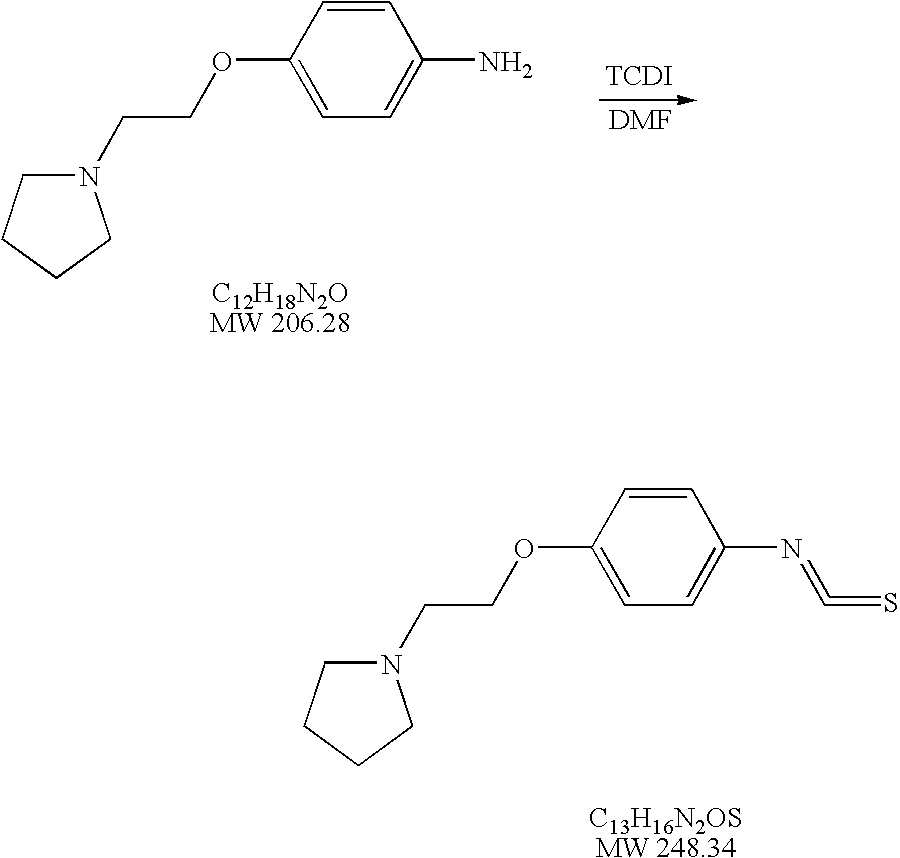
N1(CCOC2=CC=C(N=C=S)C=C2)CCCC1.[DMF].N1(CCOC2=CC=C(N)C=C2)CCCC1.[TCDI]
